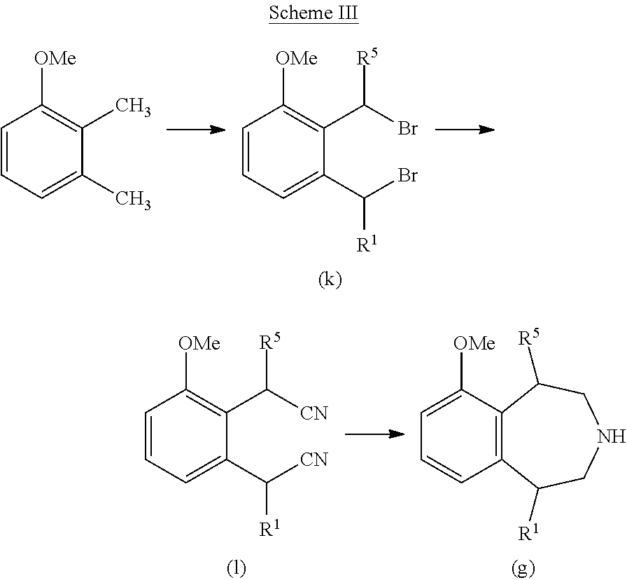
C1=CC=C(C)C(C)=C1[OMe].C1=CC=C(C(Br)[R1])C(C(Br)[R5])=C1[OMe].C1=CC=C(C([CN])[R1])C(C([CN])[R5])=C1[OMe].C12=C(C=CC=C1[OMe])C([R1])CNCC2[R5]
